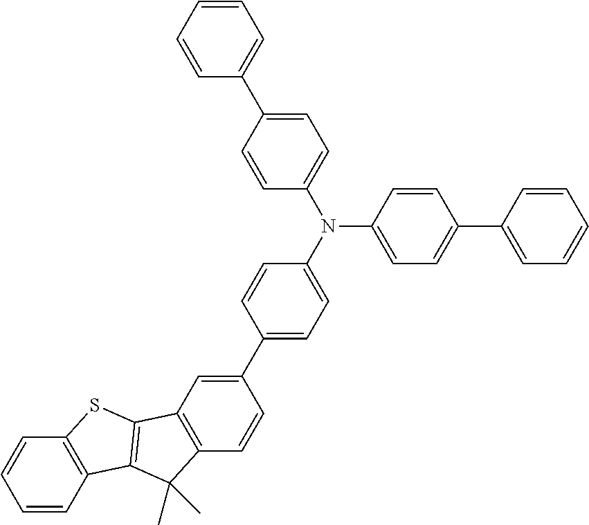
N(C1=CC=C(C2=CC=CC=C2)C=C1)(C1=CC=C(C2=CC3=C(C=C2)C(C)(C)C2=C3SC3=C2C=CC=C3)C=C1)C1=CC=C(C2=CC=CC=C2)C=C1
